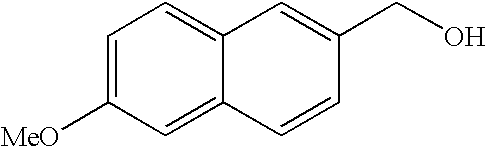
C1=C([MeO])C=C2C(=C1)C=C(CO)C=C2
